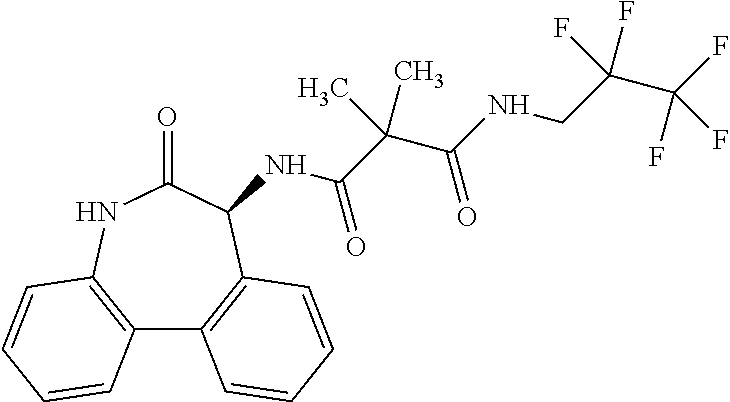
C12=C(NC(=O)C(NC(C(C(NCC(C(F)(F)F)(F)F)=O)(C)C)=O)C3=C1C=CC=C3)C=CC=C2
